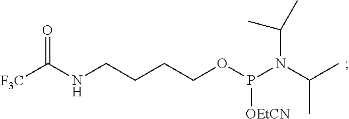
[F3C]C(NCCCCOP(N(C(C)C)C(C)C)[OEtCN])=O
